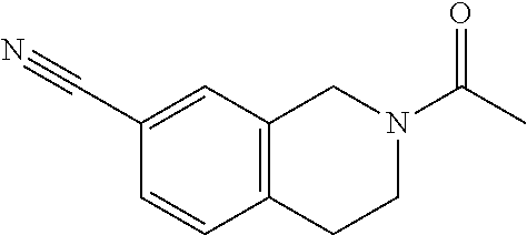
C12=C(C=C(C#N)C=C1)CN(C(C)=O)CC2
